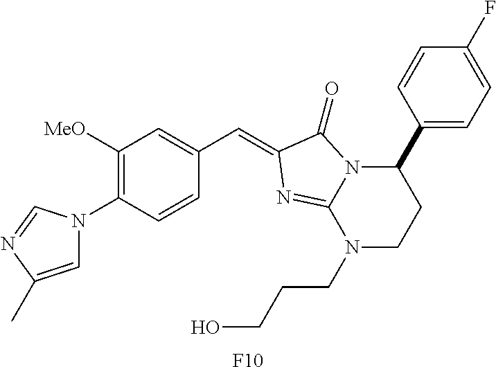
C1=C(C)N=CN1C1=C([MeO])C=C(C=C2C(=O)N3C(C4=CC=C(F)C=C4)CCN(CCCO)C3=N2)C=C1.[F10]
